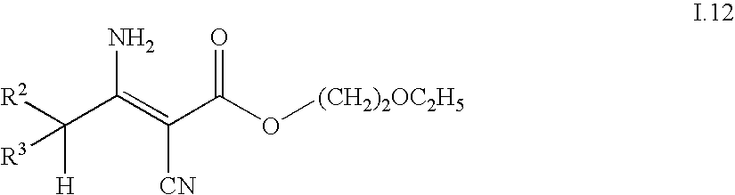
C(=C(C(O[(CH2)2OC2H5])=O)[CN])(C([H])([R3])[R2])N
